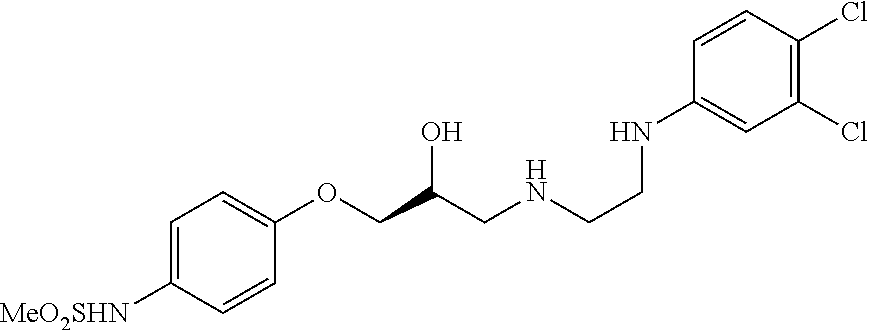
C1=C([MeO2SHN])C=CC(OCC(CNCCNC2=CC(Cl)=C(Cl)C=C2)O)=C1
